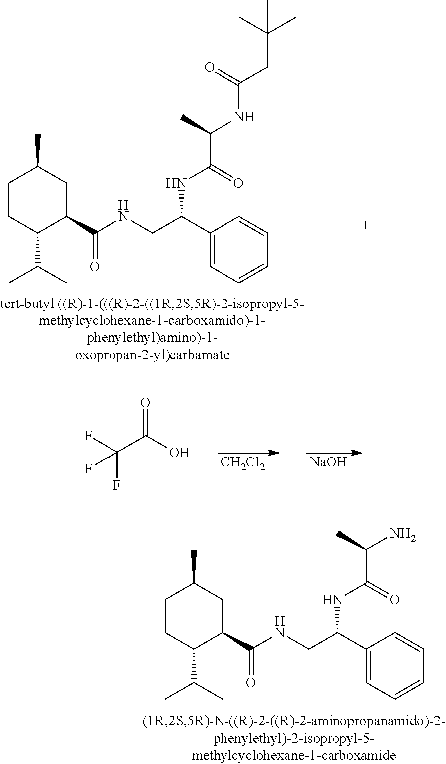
[NaOH].[CH2Cl2].O=C(O)C(F)(F)F.C1CC(C(C)C)C(C(=O)NCC(C2=CC=CC=C2)NC(C(C)N)=O)CC1C.C1CC(C(C)C)C(C(=O)NCC(C2=CC=CC=C2)NC(C(C)NC(CC(C)(C)C)=O)=O)CC1C
